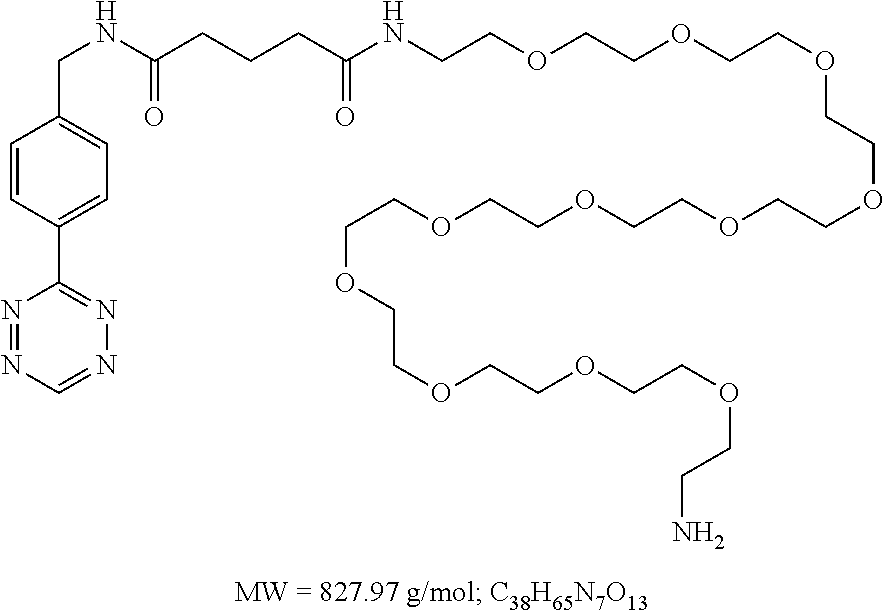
N1=NC=NN=C1C1=CC=C(CNC(CCCC(NCCOCCOCCOCCOCCOCCOCCOCCOCCOCCOCCOCCN)=O)=O)C=C1
